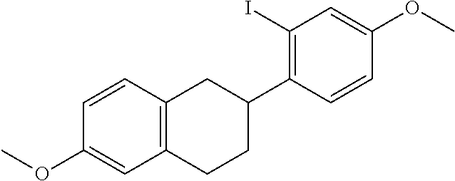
IC1=C(C2CC3=C(CC2)C=C(OC)C=C3)C=CC(OC)=C1
